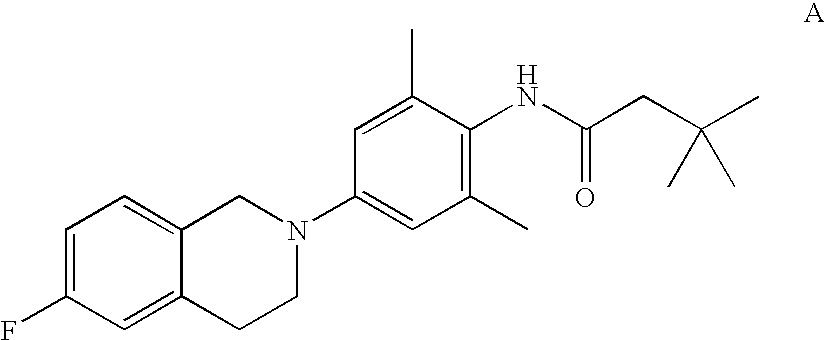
C1=C(F)C=C2C(=C1)CN(C1=CC(C)=C(NC(=O)CC(C)(C)C)C(C)=C1)CC2
